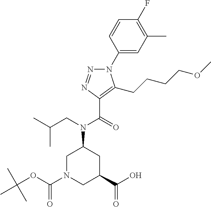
C1(N2N=NC(C(=O)N(CC(C)C)C3CN(C(OC(C)(C)C)=O)CC(C(O)=O)C3)=C2CCCCOC)=CC(C)=C(F)C=C1
